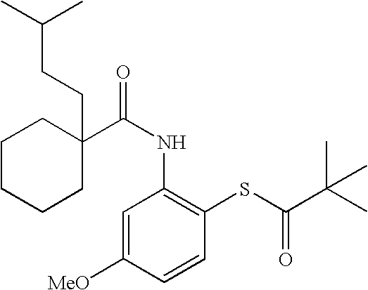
C(NC1=C(SC(=O)C(C)(C)C)C=CC([MeO])=C1)(=O)C1(CCC(C)C)CCCCC1
